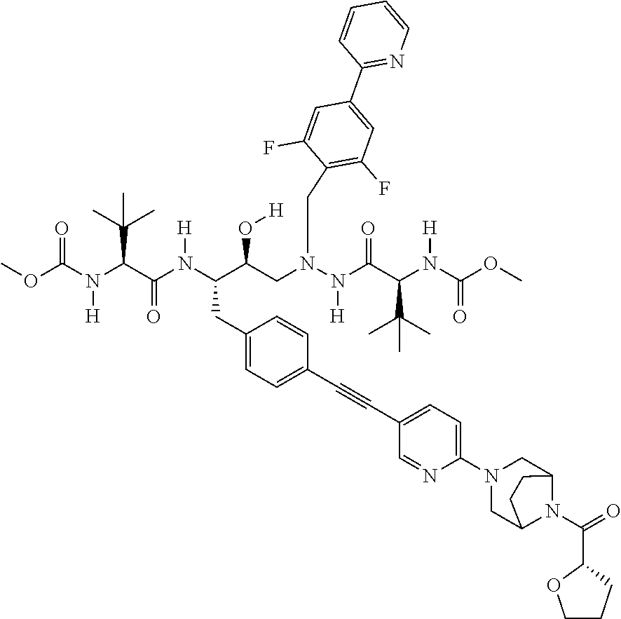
O(C(N(C(C(N(C(C(CN(N(C(C(N(C(OC)=O)[H])C(C)(C)C)=O)[H])CC1=C(F)C=C(C2=NC=CC=C2)C=C1F)O[H])CC1=CC=C(C#CC2=CC=C(N3CC4N(C(=O)C5CCCO5)C(C3)CC4)N=C2)C=C1)[H])=O)C(C)(C)C)[H])=O)C
